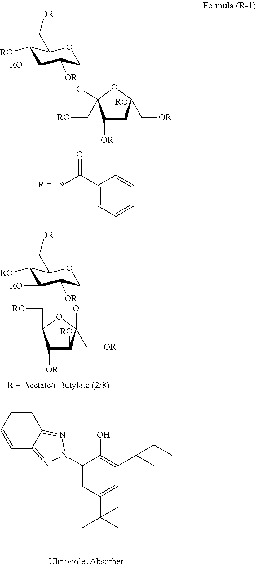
C1(C(=O)*)=CC=CC=C1.C1([RO])C([RO])C([OR])C(OC2(C[RO])C([OR])C([RO])C(C[OR])O2)OC1C[OR].C1([OR])C([RO])C(C[OR])(O)OC1C[RO].C1([RO])C([RO])C([OR])COC1C[OR].C1=CC=CC2=NN(C3CC(C(CC)(C)C)=CC(C(C)(C)CC)=C3O)N=C12
